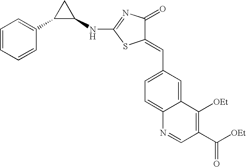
N(C1=NC(=O)C(=CC2=CC=C3C(=C2)C([OEt])=C(C([OEt])=O)C=N3)S1)C1C(C2=CC=CC=C2)C1
